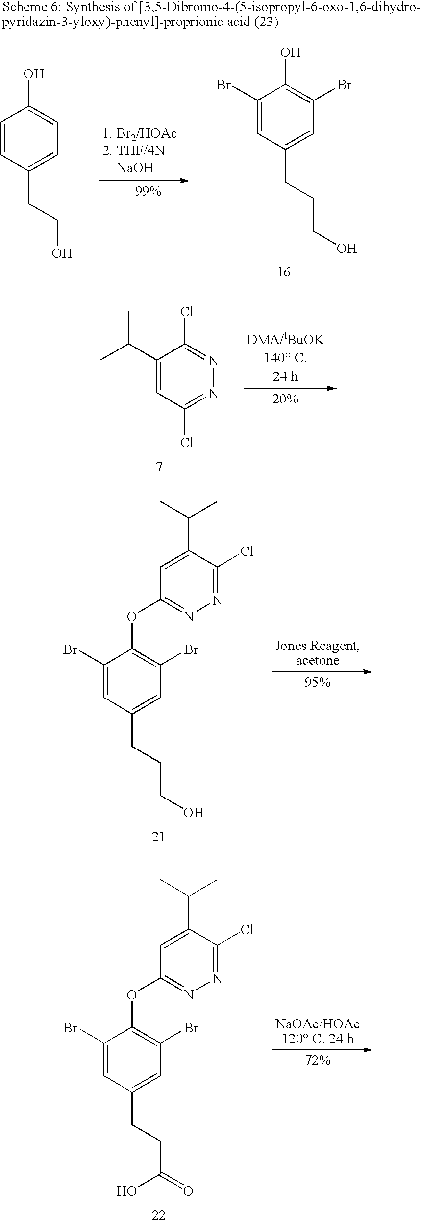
C1(Br)=CC(CCCO)=CC(Br)=C1OC1=NN=C(Cl)C(C(C)C)=C1.C1(Br)=CC(CCC(=O)O)=CC(Br)=C1OC1=NN=C(Cl)C(C(C)C)=C1.C1(C(C)C)=CC(Cl)=NN=C1Cl.C1(Br)=CC(CCCO)=CC(Br)=C1O.C1=CC(CCO)=CC=C1O
